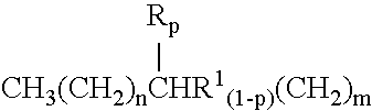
[CH3(CH2)nCHR1(1-p)(CH2)m][Rp]
